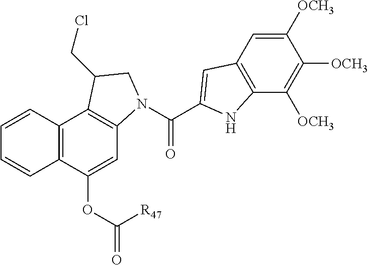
C1=CC2=C(C=C1)C(OC(=O)[R47])=CC1=C2C(CCl)CN1C(=O)C1=CC2=C(C([OCH3])=C([OCH3])C([OCH3])=C2)N1
